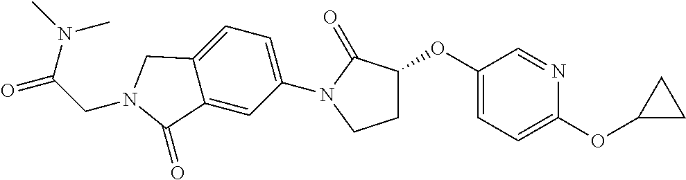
C1(OC2CCN(C3=CC=C4C(=C3)C(=O)N(CC(N(C)C)=O)C4)C2=O)=CC=C(OC2CC2)N=C1
